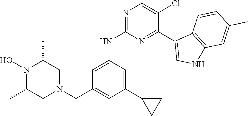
N1(O)C(C)CN(CC2=CC(C3CC3)=CC(NC3=NC=C(Cl)C(C4=CNC5=C4C=CC(C)=C5)=N3)=C2)CC1C
